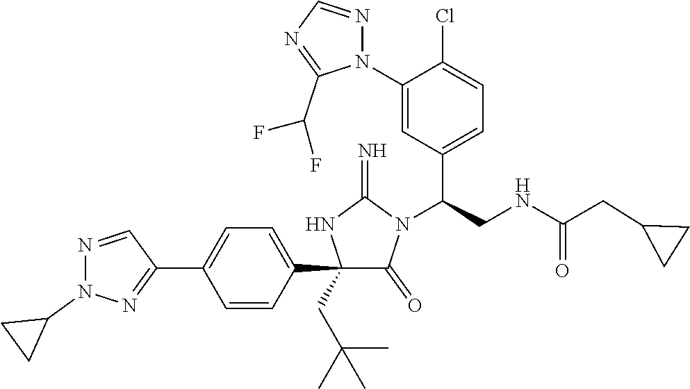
C1(C2=CC=C(C3=NN(C4CC4)N=C3)C=C2)(CC(C)(C)C)C(=O)N(C(CNC(CC2CC2)=O)C2=CC=C(Cl)C(N3N=CN=C3C(F)F)=C2)C(=N)N1
